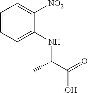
C(C(O)=O)(NC1=CC=CC=C1[NO2])C
